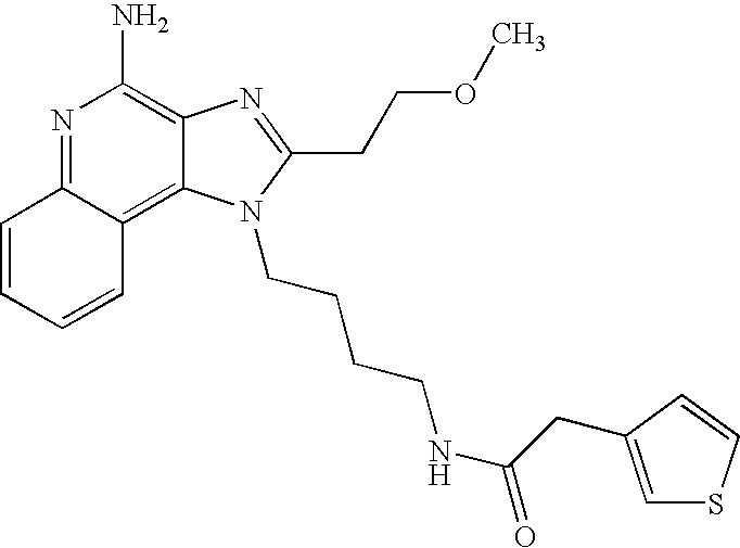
N1=C2C(=C3C(=C1N)N=C(CCOC)N3CCCCNC(=O)CC1=CSC=C1)C=CC=C2
